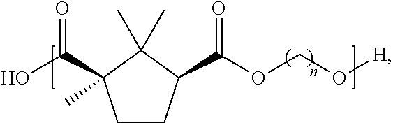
C1CC(C(OCO[H])=O)C(C)(C)C1(C(O)=O)C
